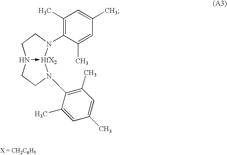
N12->[HfX2](N(C3=C(C)C=C(C)C=C3C)CC1)N(C1=C(C)C=C(C)C=C1C)CC2
